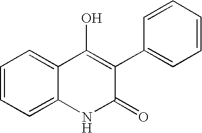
C1=CC=C2C(=C1)C(O)=C(C1=CC=CC=C1)C(=O)N2
